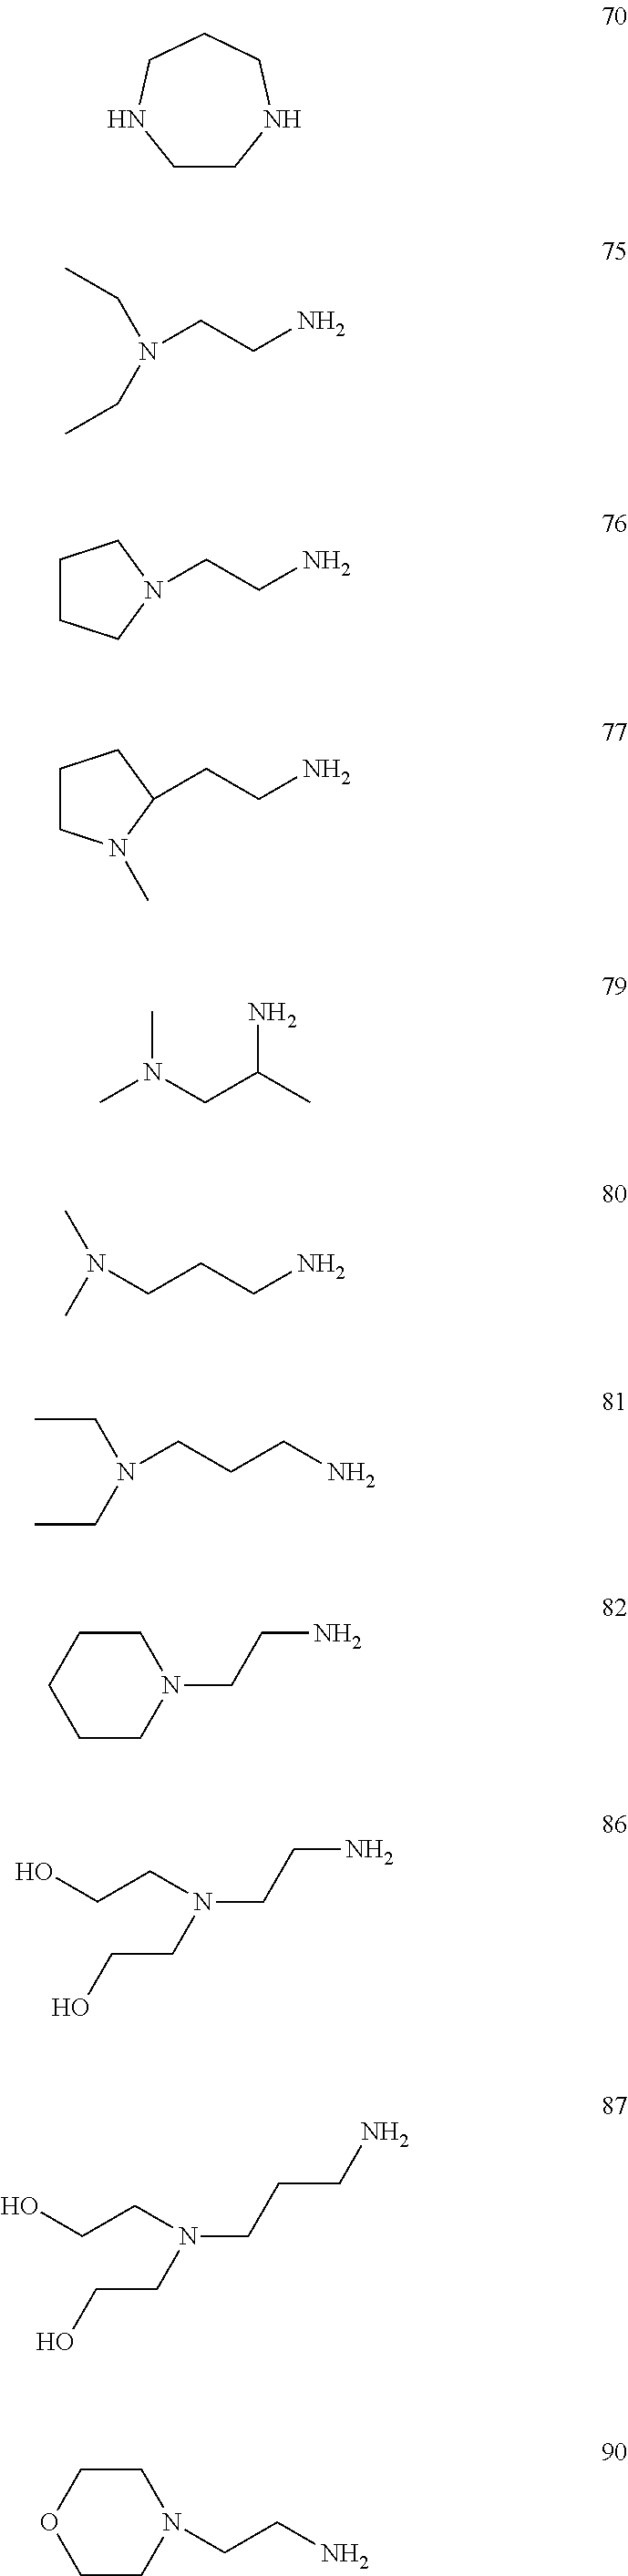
C1CNCCCN1.N(CCN)(CC)CC.C1CCN(CCN)C1.C1CN(C)C(CCN)C1.CN(C)CC(N)C.N(CCCN)(C)C.N(CCCN)(CC)CC.C1CN(CCN)CCC1.N(CCN)(CCO)CCO.N(CCCN)(CCO)CCO.C1CN(CCN)CCO1
